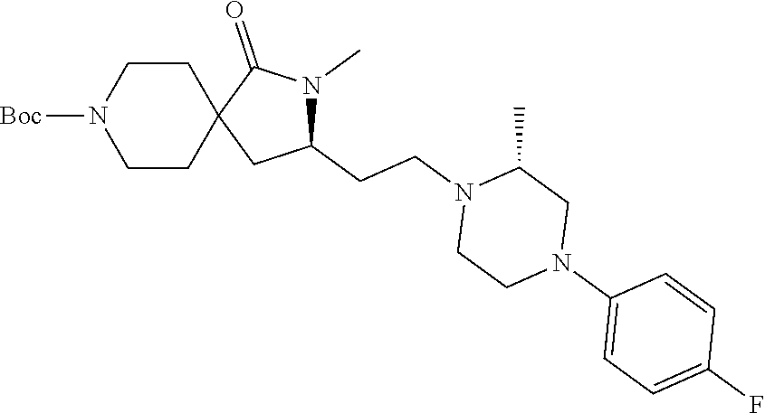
C1(CCN2CCN(C3=CC=C(F)C=C3)CC2C)N(C)C(=O)C2(C1)CCN([Boc])CC2
